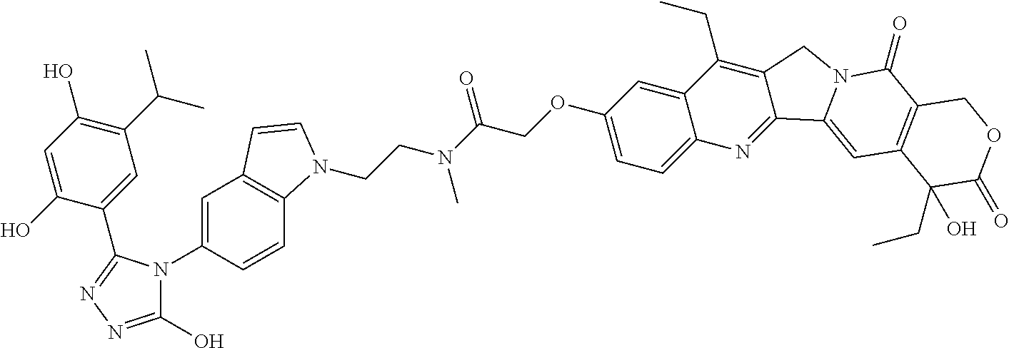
C1(O)=NN=C(C2=CC(C(C)C)=C(O)C=C2O)N1C1=CC2=C(C=C1)N(CCN(C(COC1=CC=C3C(=C1)C(CC)=C1C(=N3)C3=CC4=C(C(=O)N3C1)COC(=O)C4(O)CC)=O)C)C=C2
